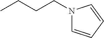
CCCCN1C=CC=C1
